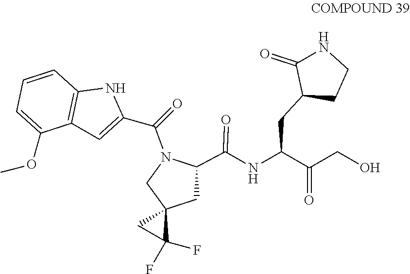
C(C1CC2(C(F)(F)C2)CN1C(C1=CC2=C(C=CC=C2OC)N1)=O)(=O)NC(C(=O)CO)CC1C(=O)NCC1
